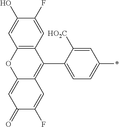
C12=C(C=C(F)C(O)=C1)C(C1=CC=C(*)C=C1[HO2C])=C1C(=CC(=O)C(F)=C1)O2
